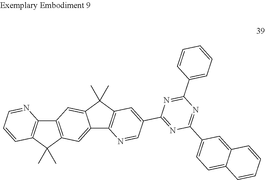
C12=C(C(C)(C)C3=C1N=CC=C3)C=C1C(=C2)C(C)(C)C2=C1N=CC(C1=NC(C3=CC=C4C(=C3)C=CC=C4)=NC(C3=CC=CC=C3)=N1)=C2
